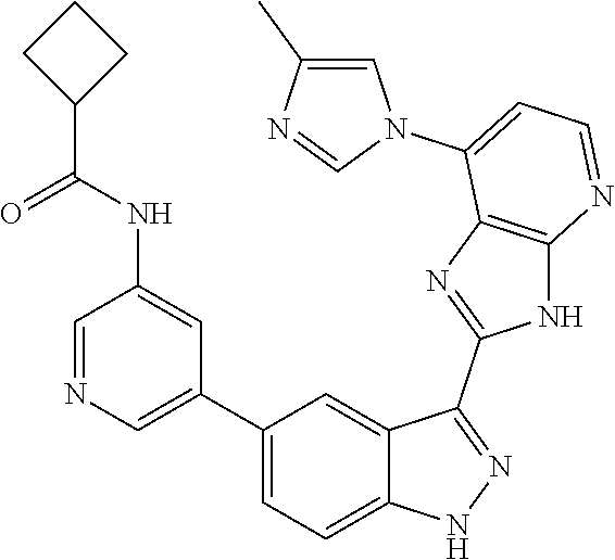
C1=NC=C(C2=CC=C3C(=C2)C(C2=NC4=C(N2)N=CC=C4N2C=C(C)N=C2)=NN3)C=C1NC(=O)C1CCC1
